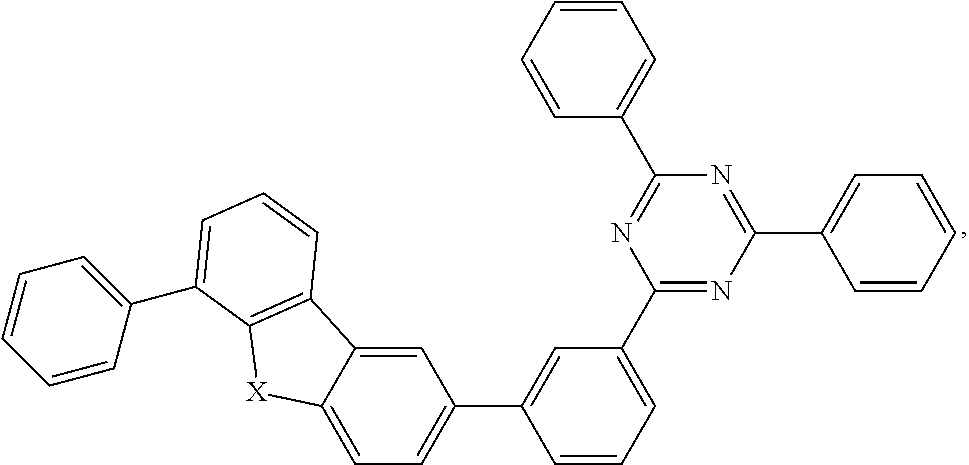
C1=C2C(=CC=C1C1=CC(C3=NC(C4=CC=CC=C4)=NC(C4=CC=CC=C4)=N3)=CC=C1)[X]C1=C2C=CC=C1C1=CC=CC=C1
